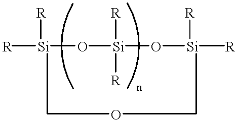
[R][Si]1([R])O[Si]([R])([R])O[Si]([R])([R])COC1
